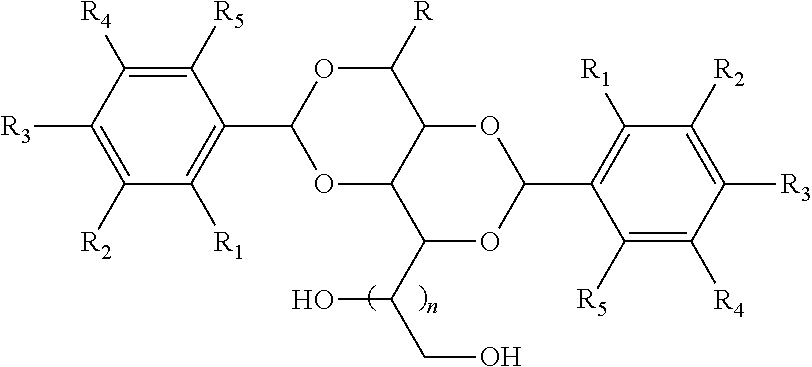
C1([R2])=C([R3])C([R4])=C([R5])C(C2OC3C(C([R])O2)OC(C2=C([R1])C([R2])=C([R3])C([R4])=C2[R5])OC3C(CO)O)=C1[R1]
